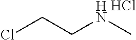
ClCCNC.Cl
